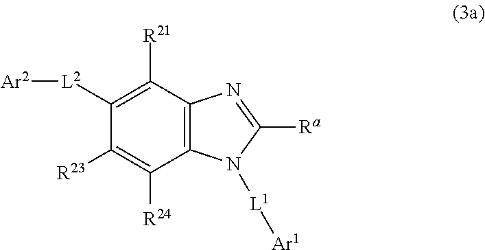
C12=C(C([R21])=C([L2][Ar2])C([R23])=C1[R24])N=C([Ra])N2[L1][Ar1]
